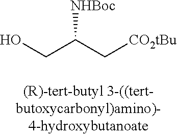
OCC(C[CO2tBu])[NHBoc]
